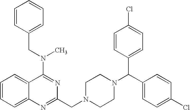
C1(N(CC2=CC=CC=C2)C)=NC(CN2CCN(C(C3=CC=C(Cl)C=C3)C3=CC=C(Cl)C=C3)CC2)=NC2=CC=CC=C12
